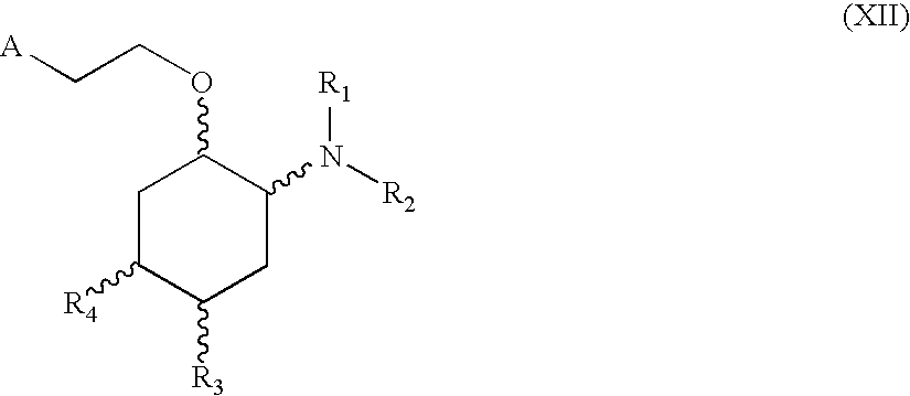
[A]CCOC1CC([R4])C([R3])CC1N([R1])[R2]
